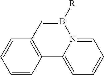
C1=CC2=C(C=C1)C=B([R])N1=CC=CC=C21
